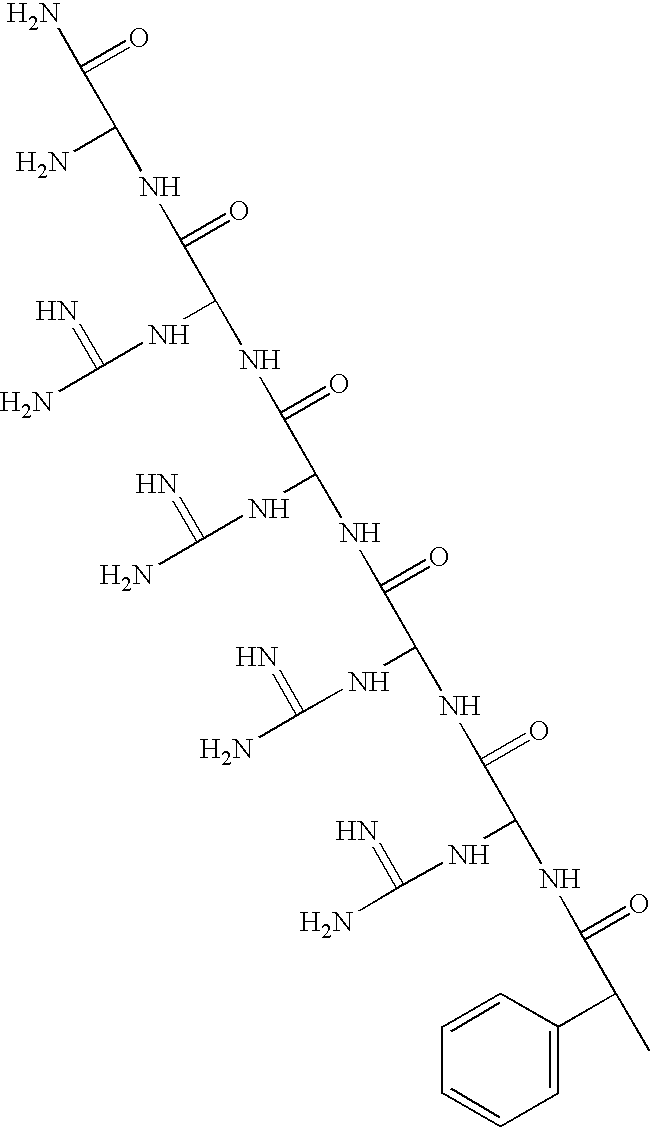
CC(C1=CC=CC=C1)C(=O)NC(NC(N)=N)C(=O)NC(NC(N)=N)C(=O)NC(NC(N)=N)C(=O)NC(NC(N)=N)C(=O)NC(N)C(=O)N
